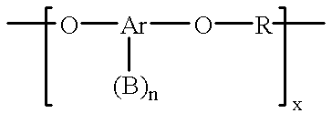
CO[Ar]([(B)n])O[R]C
